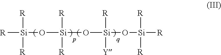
[R][Si]([R])([R])O[Si]([R])([R])O[Si]([R])([Y])O[Si]([R])([R])[R]
